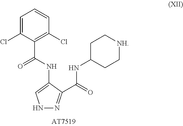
C1=C(Cl)C(C(NC2=CNN=C2C(NC2CC[NH]CC2)=O)=O)=C(Cl)C=C1
